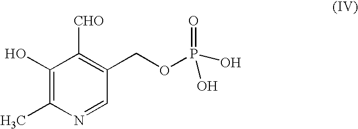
C1(O)=C(C)N=CC(COP(=O)(O)O)=C1[CHO]
